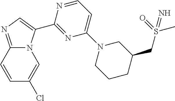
C12=NC=C(C3=NC(N4CCCC(CS(C)(=O)=N)C4)=CC=N3)N1C=C(Cl)C=C2
